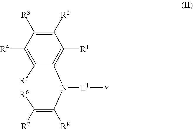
C1([R2])=C([R3])C([R4])=C([R5])C(N(C([R8])=C([R6])[R7])[L1]C)=C1[R1]
